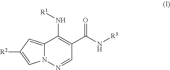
C12=CC([R2])=CN1N=CC(C(=O)N[R3])=C2N[R1]
